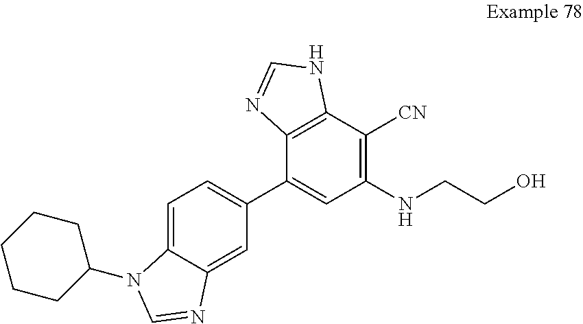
C12=C(C([CN])=C(NCCO)C=C1C1=CC=C3C(=C1)N=CN3C1CCCCC1)NC=N2
